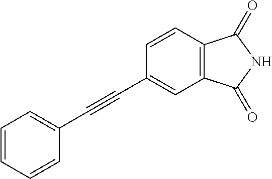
C1=CC=CC(C#CC2=CC3=C(C=C2)C(=O)NC3=O)=C1
